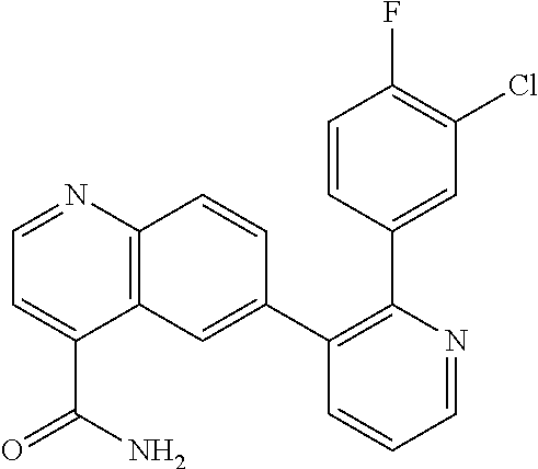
C1=CC(C2=C(C3=CC4=C(C=C3)N=CC=C4C(N)=O)C=CC=N2)=CC(Cl)=C1F
